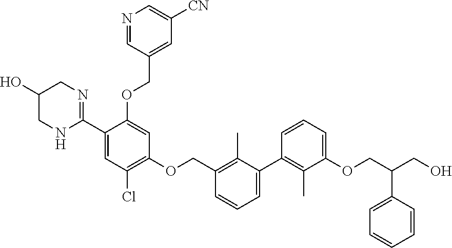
N1=CC(COC2=CC(OCC3=C(C)C(C4=C(C)C(OCC(CO)C5=CC=CC=C5)=CC=C4)=CC=C3)=C(Cl)C=C2C2=NCC(O)CN2)=CC([CN])=C1
